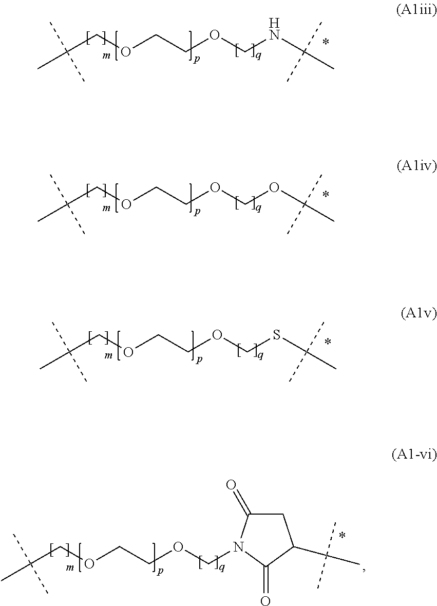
C(COCCOCNC(C)(C)C)(C)(C)C.C(COCCOCOC(C)(C)C)(C)(C)C.C(COCCOCSC(C)(C)C)(C)(C)C.C(COCCOCN1C(=O)CC(C(C)(C)C)C1=O)(C)(C)C
